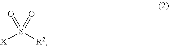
[X]S([R2])(=O)=O
